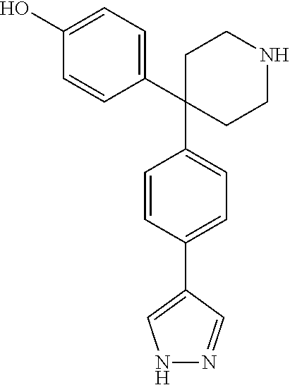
C1(O)=CC=C(C2(C3=CC=C(C4=CNN=C4)C=C3)CCNCC2)C=C1
